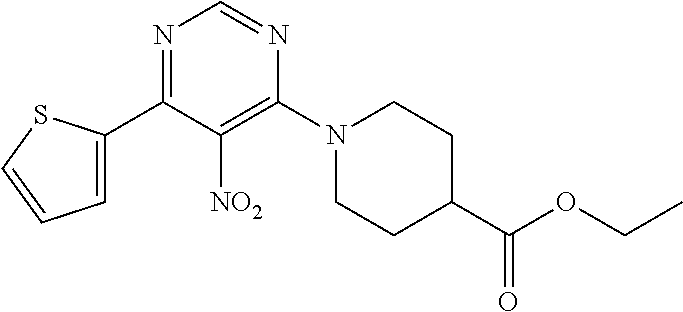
C1(C2=CC=CS2)=NC=NC(N2CCC(C(OCC)=O)CC2)=C1[NO2]
